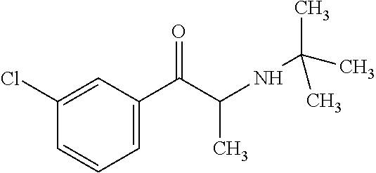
C1=C(C(C(NC(C)(C)C)C)=O)C=C(Cl)C=C1
